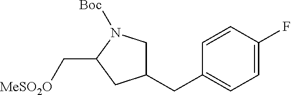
C1(CC2=CC=C(F)C=C2)CN([Boc])C(C[MeSO2O])C1
